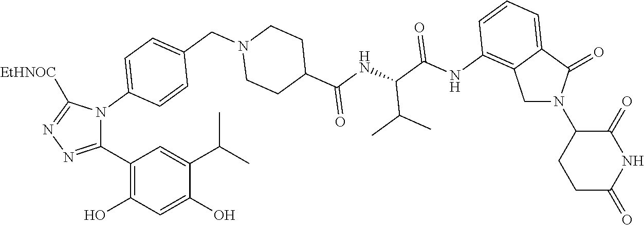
C1N(C2CCC(=O)NC2=O)C(=O)C2=CC=CC(NC(C(NC(C3CCN(CC4=CC=C(N5C(C6=C(O)C=C(O)C(C(C)C)=C6)=NN=C5[EtHNOC])C=C4)CC3)=O)C(C)C)=O)=C12
